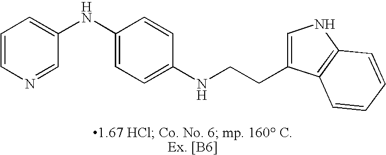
C1=CN=CC(NC2=CC=C(NCCC3=CNC4=C3C=CC=C4)C=C2)=C1
